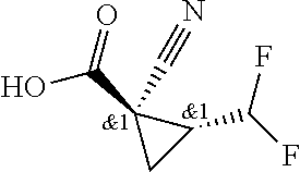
OC(=O)C1(C#N)CC1C(F)F
